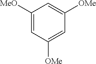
C1([MeO])=CC([OMe])=CC([OMe])=C1
